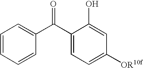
C1=CC=CC(C(C2=CC=C([OR10f])C=C2O)=O)=C1
